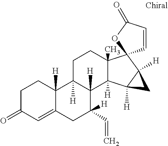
C1C(=O)C=C2C([H])(C1)C1([H])C([H])(C([H])(C=C)C2)C2([H])C(C)(CC1)C1(C3([H])C2([H])C3)C=CC(=O)O1
